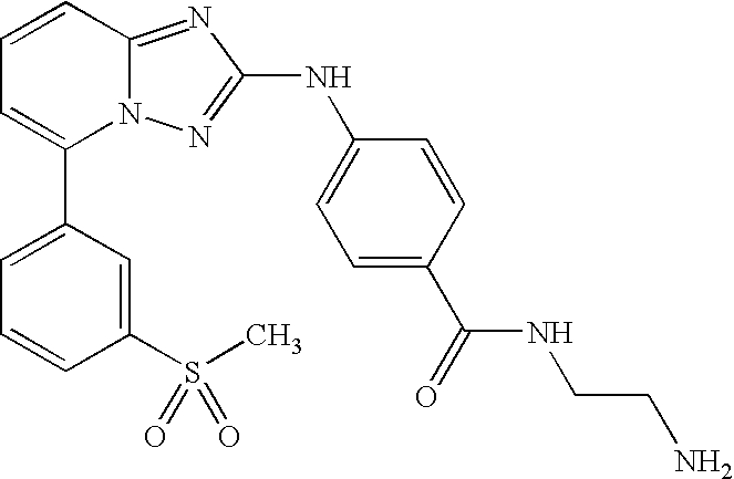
C1(C2=CC=CC(S(C)(=O)=O)=C2)=CC=CC2=NC(NC3=CC=C(C(NCCN)=O)C=C3)=NN12
